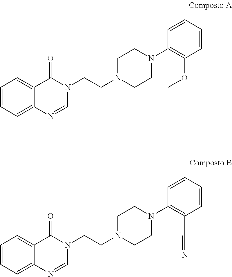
C1=CC=C2C(=C1)C(=O)N(CCN1CCN(C3=C(OC)C=CC=C3)CC1)C=N2.C1=CC=C2C(=C1)C(=O)N(CCN1CCN(C3=C(C#N)C=CC=C3)CC1)C=N2
